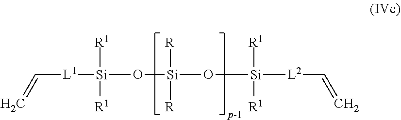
C(=C)[L1][Si]([R1])([R1])O[Si]([R])([R])O[Si]([R1])([R1])[L2]C=C
